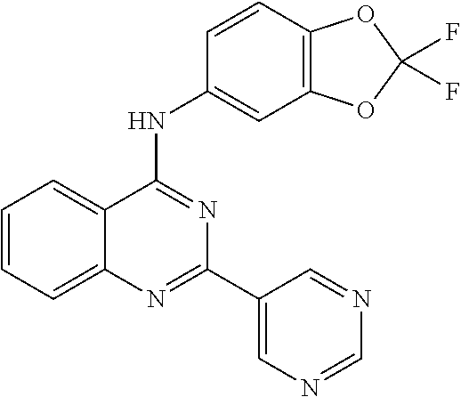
C1=CC=C2C(=C1)C(NC1=CC3=C(C=C1)OC(F)(F)O3)=NC(C1=CN=CN=C1)=N2
